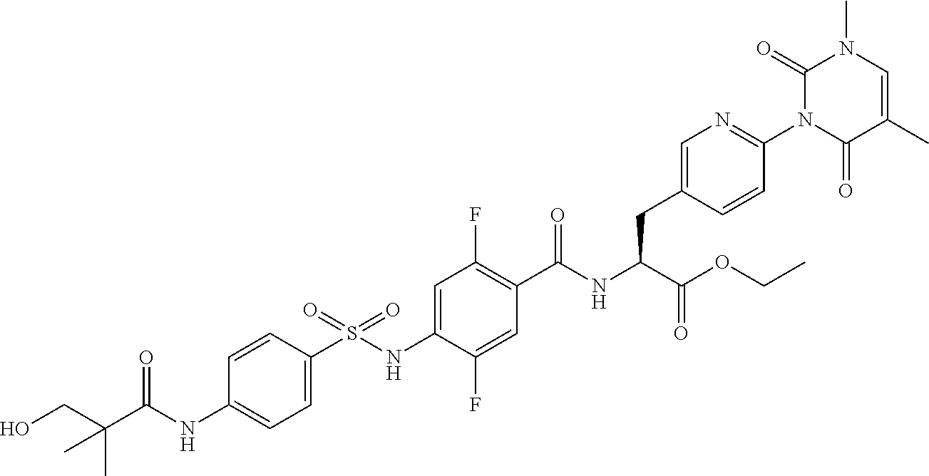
C1=C(S(NC2=CC(F)=C(C(NC(C(OCC)=O)CC3=CN=C(N4C(=O)C(C)=CN(C)C4=O)C=C3)=O)C=C2F)(=O)=O)C=CC(NC(C(CO)(C)C)=O)=C1
